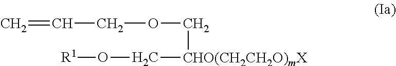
[R1]OC[CHO(CH2CH2O)mX]COCC=C
